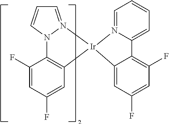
C1=N2N(C=C1)C1=C(C=C(F)C=C1F)[Ir]21N2=CC=CC=C2C2=C(F)C=C(F)C=C12
